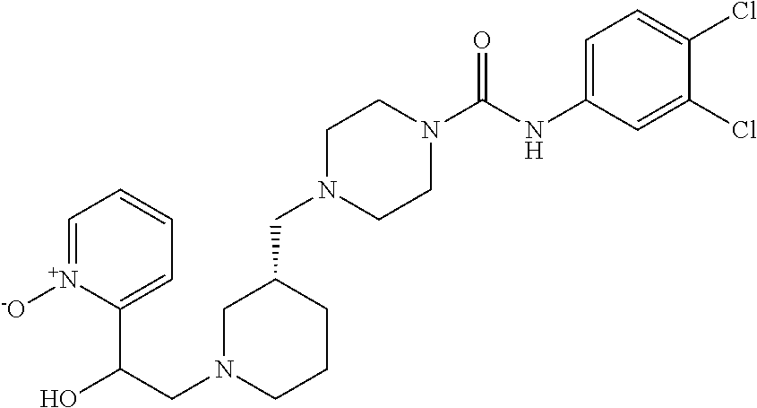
C1N(CC2CN(CC(O)C3=CC=CC=[N+]3[-O])CCC2)CCN(C(NC2=CC=C(Cl)C(Cl)=C2)=O)C1
